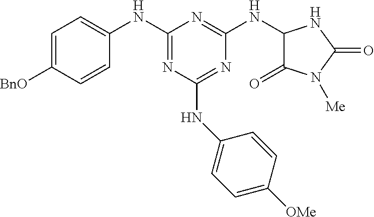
C1=C([BnO])C=CC(NC2=NC(NC3=CC=C([OMe])C=C3)=NC(NC3C(=O)N([Me])C(=O)N3)=N2)=C1
